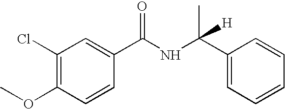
C1(Cl)=C(OC)C=CC(C(NC(C2=CC=CC=C2)(C)[H])=O)=C1
